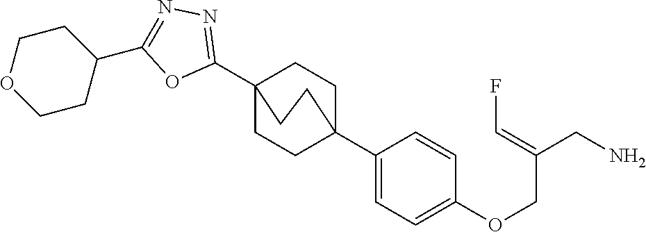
C1(C23CCC(C4=CC=C(OCC(=CF)CN)C=C4)(CC2)CC3)=NN=C(C2CCOCC2)O1
